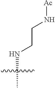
N(C)CCN[Ac]
